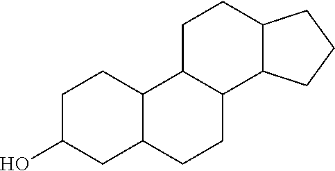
C1(O)CC2C(CC1)C1C(CC2)C2C(CC1)CCC2
